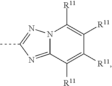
N12C(=NC(C)=N1)C([R11])=C([R11])C([R11])=C2[R11]
